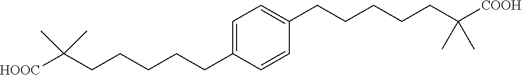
C(CCCCC1=CC=C(CCCCCC([COOH])(C)C)C=C1)C([HOOC])(C)C
